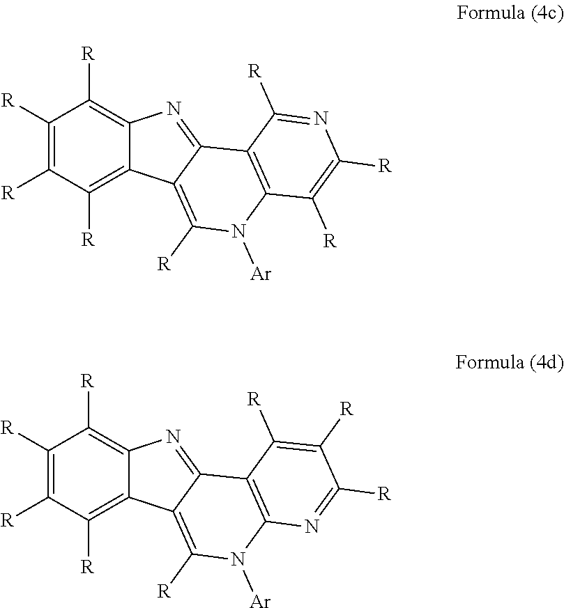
C1([R])=C([R])C([R])=C2C(=C1[R])N=C1C2=C([R])N([Ar])C2=C1C([R])=NC([R])=C2[R].C1([R])=C([R])C([R])=C2C(=C1[R])N=C1C2=C([R])N([Ar])C2=C1C([R])=C([R])C([R])=N2
